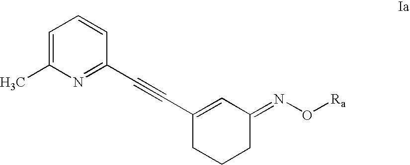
C1=C(C)N=C(C#CC2=CC(=NO[Ra])CCC2)C=C1
